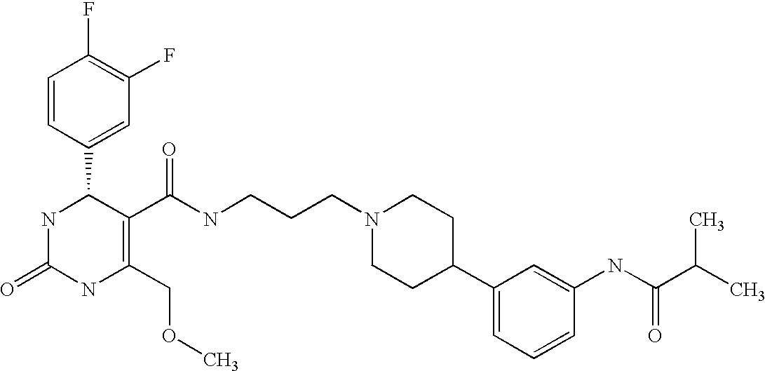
C1(F)=C(F)C=C(C2NC(=O)NC(COC)=C2C(=O)NCCCN2CCC(C3=CC=CC(NC(C(C)C)=O)=C3)CC2)C=C1
